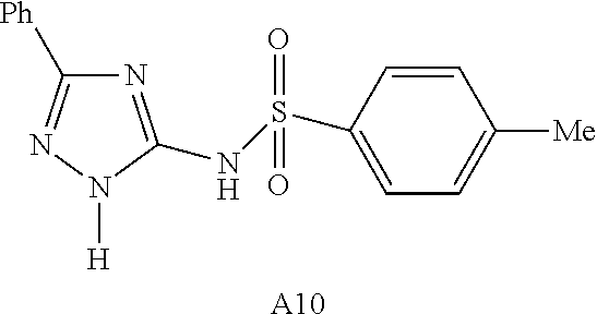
N1=C(NS(C2=CC=C([Me])C=C2)(=O)=O)N([H])N=C1[Ph].[A10]
